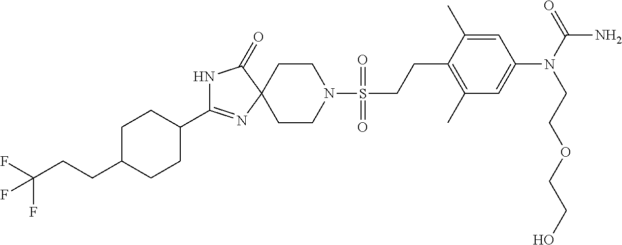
N1C(C2CCC(CCC(F)(F)F)CC2)=NC2(C1=O)CCN(S(CCC1=C(C)C=C(N(CCOCCO)C(=O)N)C=C1C)(=O)=O)CC2
